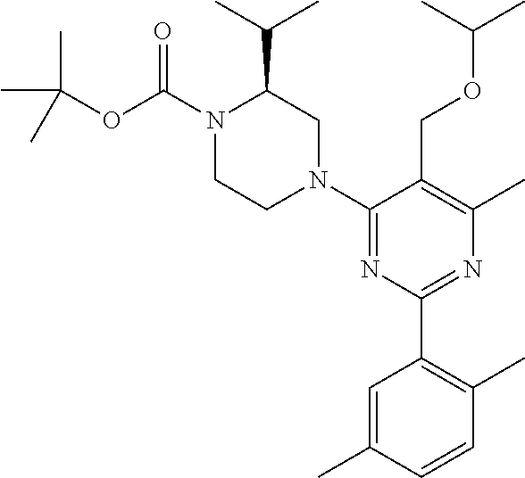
CC(OCC1=C(C)N=C(C2=C(C)C=CC(C)=C2)N=C1N1CC(C(C)C)N(C(=O)OC(C)(C)C)CC1)C
